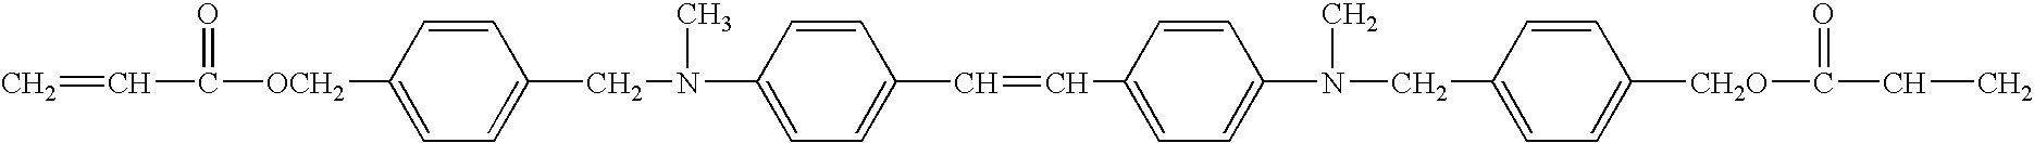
C=CC(=O)[OCH2]C1=CC=C(CN(C)C2=CC=C(C=CC3=CC=C(N(C)CC4=CC=C([CH2O]C(=O)CC)C=C4)C=C3)C=C2)C=C1
